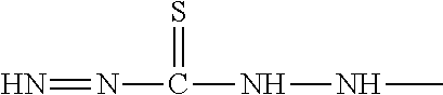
N=NC(=S)NNC
